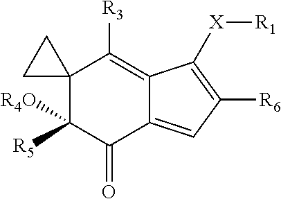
C12(C([R4O])([R5])C(=O)C3=CC([R6])=C([X][R1])C3=C1[R3])CC2
